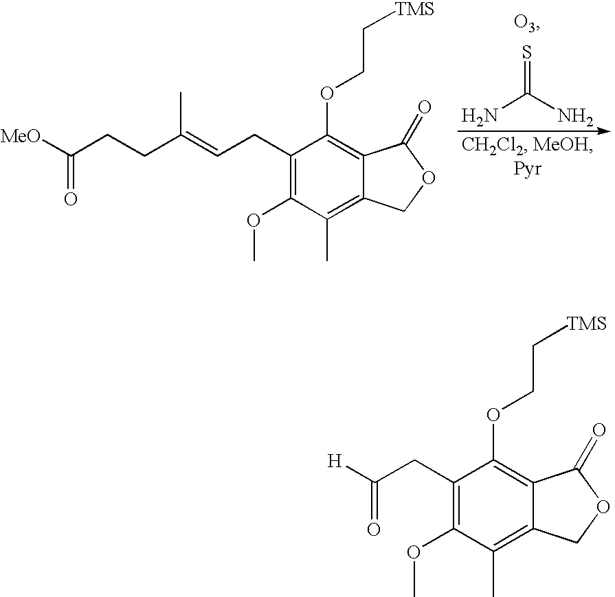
C1(CC=C(CCC(=O)[MeO])C)=C(OC)C(C)=C2C(=C1OCC[TMS])C(=O)OC2.S=C(N)N.C1(CC([H])=O)=C(OC)C(C)=C2C(=C1OCC[TMS])C(=O)OC2
